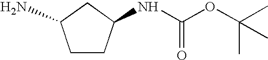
NC1CCC(NC(OC(C)(C)C)=O)C1
